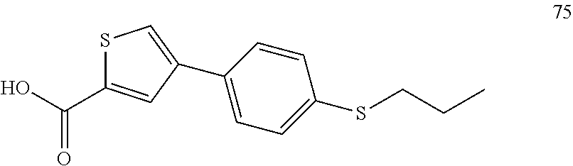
OC(=O)C1=CC(C2=CC=C(SCCC)C=C2)=CS1
